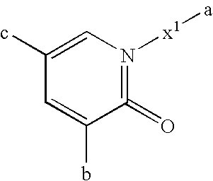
C1(c)=CN([x1][a])=C(=O)C(b)=C1
